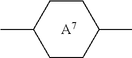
[A7].CC1CCC(C)CC1
